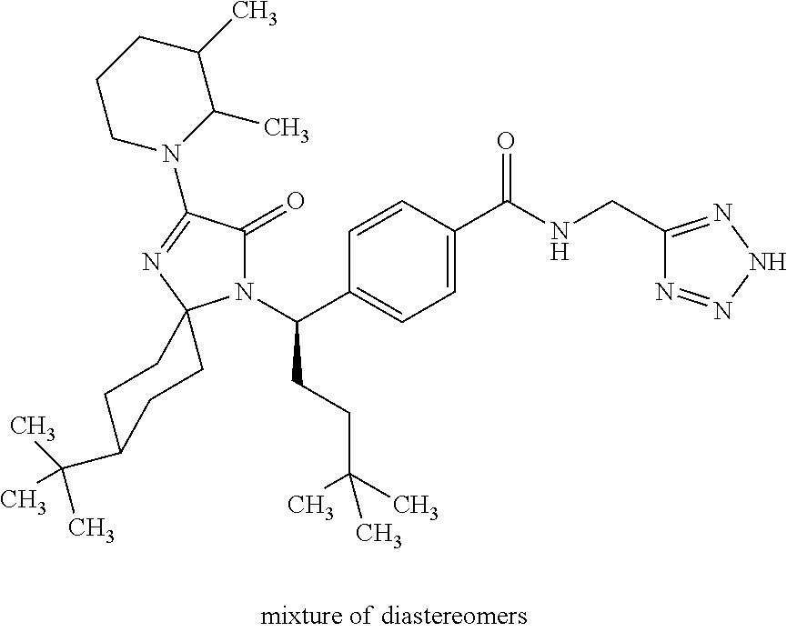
N1(C(C2=CC=C(C(NCC3=NNN=N3)=O)C=C2)CCC(C)(C)C)C(=O)C(N2C(C)C(C)CCC2)=NC12CCC(C(C)(C)C)CC2
